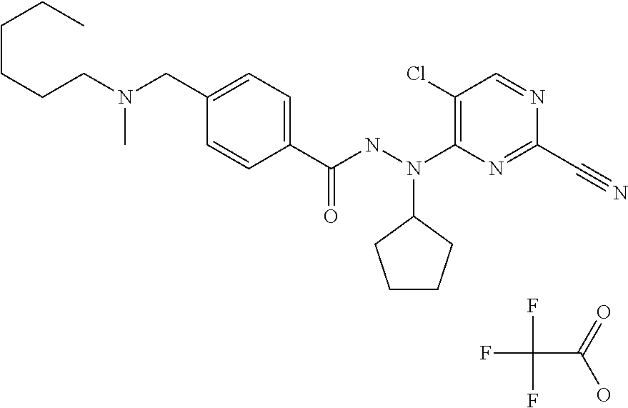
C1=CC(C(NN(C2=C(Cl)C=NC(C#N)=N2)C2CCCC2)=O)=CC=C1CN(CCCCCC)C.FC(F)(F)C(=O)O
